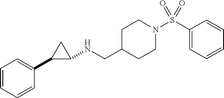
C1=CC=CC(C2CC2NCC2CCN(S(C3=CC=CC=C3)(=O)=O)CC2)=C1
